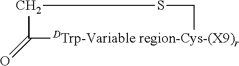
C1(=O)[DTrp-Variable region-Cys-(X9)r]CSC1
